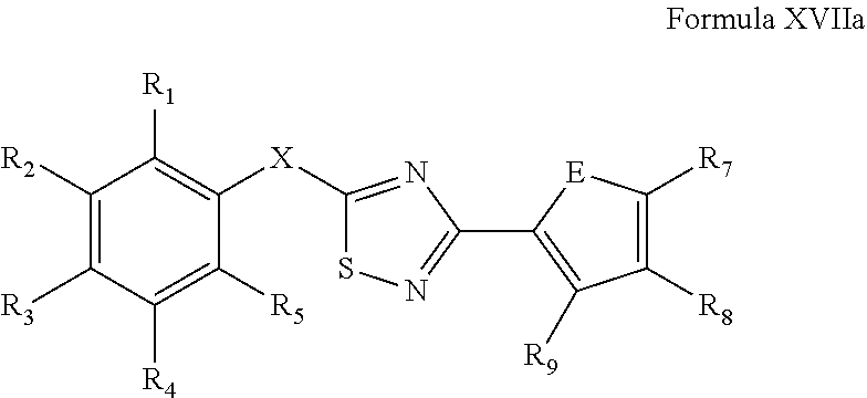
C1([R2])=C([R3])C([R4])=C([R5])C([X]C2=NC(C3=C([R9])C([R8])=C([R7])[E]3)=NS2)=C1[R1]
